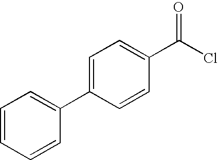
C1=C(C2=CC=CC=C2)C=CC(C(Cl)=O)=C1
